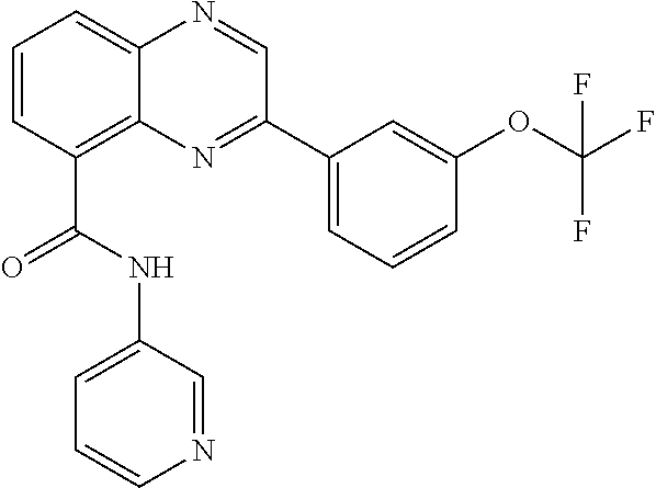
C1=CC(C(NC2=CC=CN=C2)=O)=C2C(=C1)N=CC(C1=CC=CC(OC(F)(F)F)=C1)=N2
